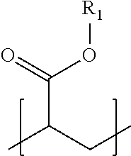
CC(CC)C(O[R1])=O
